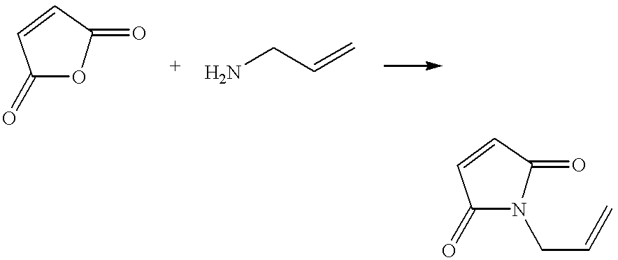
O1C(=O)C=CC1=O.NCC=C.N1(CC=C)C(=O)C=CC1=O
